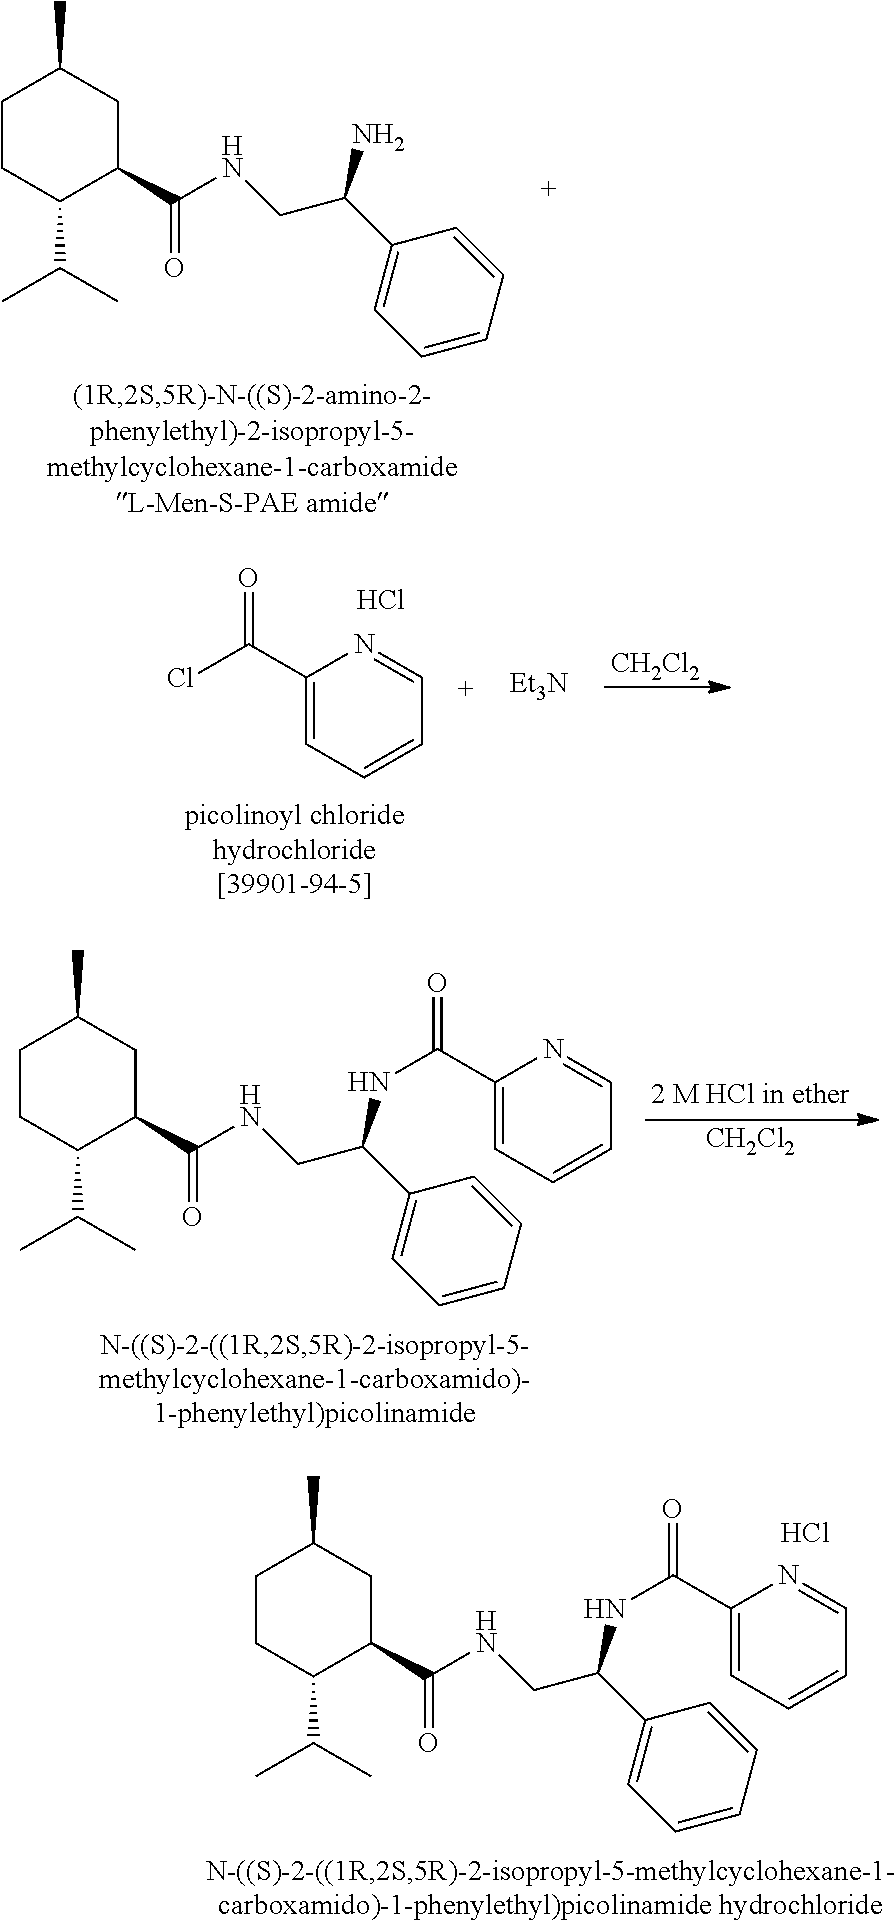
C1CC(C(C)C)C(C(NCC(C2=CC=CC=C2)N)=O)CC1C.ClC(C1=CC=CC=N1)=O.Cl.[CH2Cl2].[Et3N].C1CC(C(C)C)C(C(NCC(C2=CC=CC=C2)NC(C2=CC=CC=N2)=O)=O)CC1C.Cl.C1CC(C(C)C)C(C(NCC(C2=CC=CC=C2)NC(C2=CC=CC=N2)=O)=O)CC1C.[CH2Cl2]
